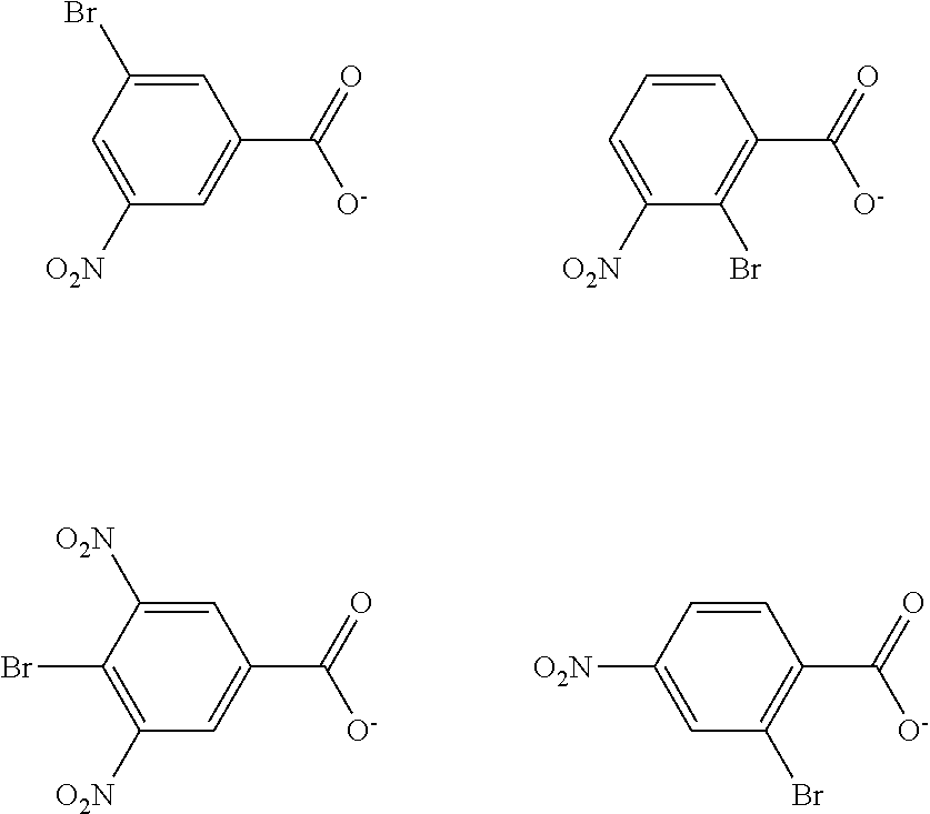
C1(C(=O)[O-])=CC([O2N])=CC(Br)=C1.C1(C(=O)[O-])=C(Br)C([O2N])=CC=C1.C1(C(=O)[O-])=CC([O2N])=C(Br)C([O2N])=C1.C1(C(=O)[O-])=C(Br)C=C([O2N])C=C1
